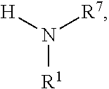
[H]N([R7])[R1]
